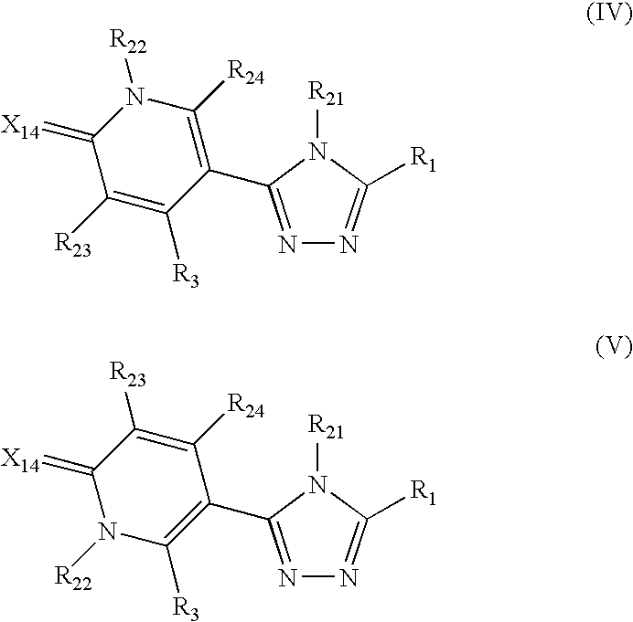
N1=C(C2=C([R24])N([R22])C(=[X14])C([R23])=C2[R3])N([R21])C([R1])=N1.N1=C(C2=C([R3])N([R22])C(=[X14])C([R23])=C2[R24])N([R21])C([R1])=N1
